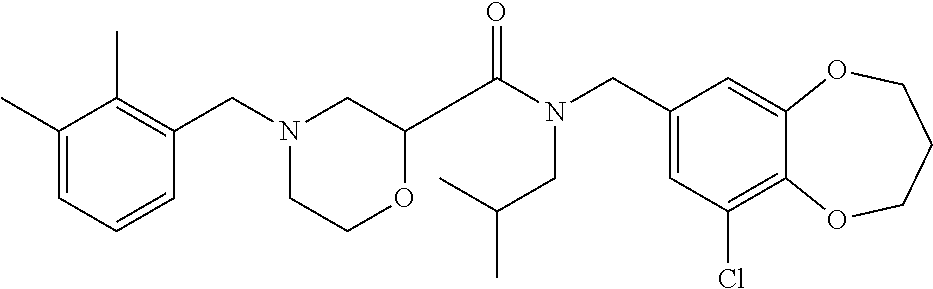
C1(CN(C(=O)C2OCCN(CC3=C(C)C(C)=CC=C3)C2)CC(C)C)=CC(Cl)=C2C(=C1)OCCCO2
